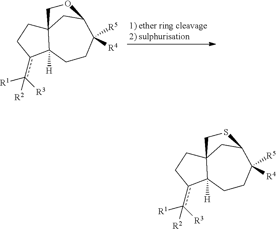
c1(c([R1])([R3])[R2])C2([H])C3(CC1)CC(C([R5])([R4])CC2)OC3.c1(c([R1])([R3])[R2])C2([H])C3(CC1)CC(C([R5])([R4])CC2)SC3
